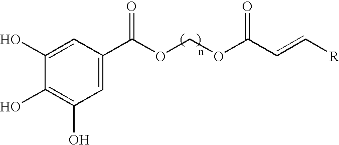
C1(O)=CC(C(OCOC(C=C[R])=O)=O)=CC(O)=C1O
